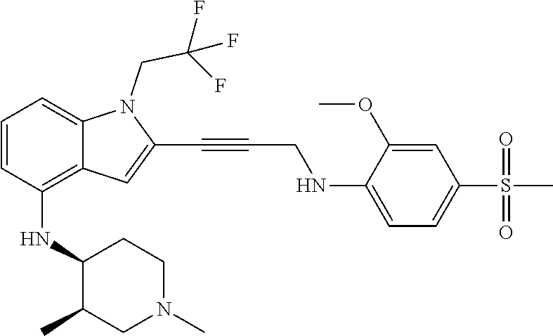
N1(C)CCC(NC2=C3C(=CC=C2)N(CC(F)(F)F)C(C#CCNC2=CC=C(S(C)(=O)=O)C=C2OC)=C3)C(C)C1
